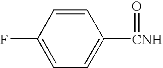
C1=CC(F)=CC=C1[CNH]=O
